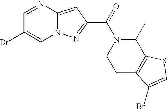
C1=NC2=CC(C(=O)N3C(C)C4=C(CC3)C(Br)=CS4)=NN2C=C1Br
